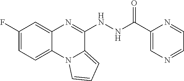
C1(F)=CC=C2C(=C1)N=C(NNC(C1=CN=CC=N1)=O)C1=CC=CN21
